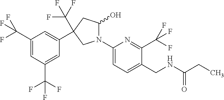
C1(N2C(O)CC(C(F)(F)F)(C3=CC(C(F)(F)F)=CC(C(F)(F)F)=C3)C2)=CC=C(CNC(=O)CC)C(C(F)(F)F)=N1
